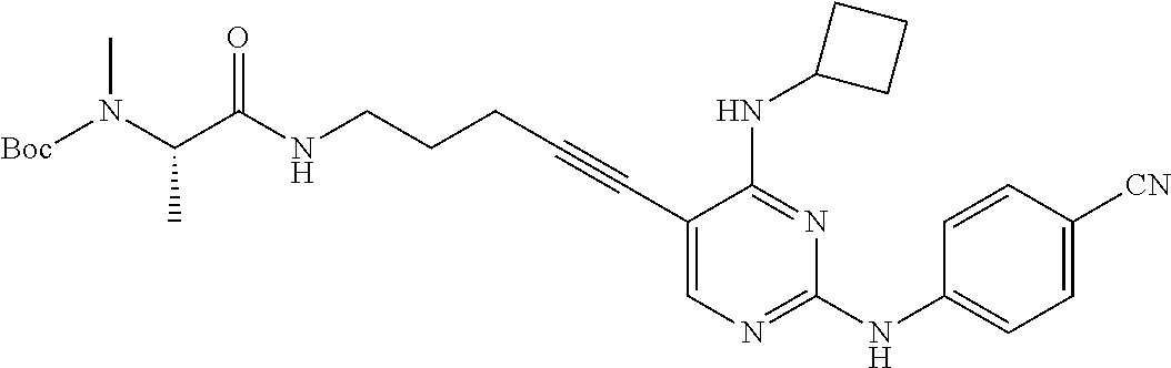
C(NCCCC#CC1=CN=C(NC2=CC=C([CN])C=C2)N=C1NC1CCC1)(=O)C(N(C)[Boc])C
